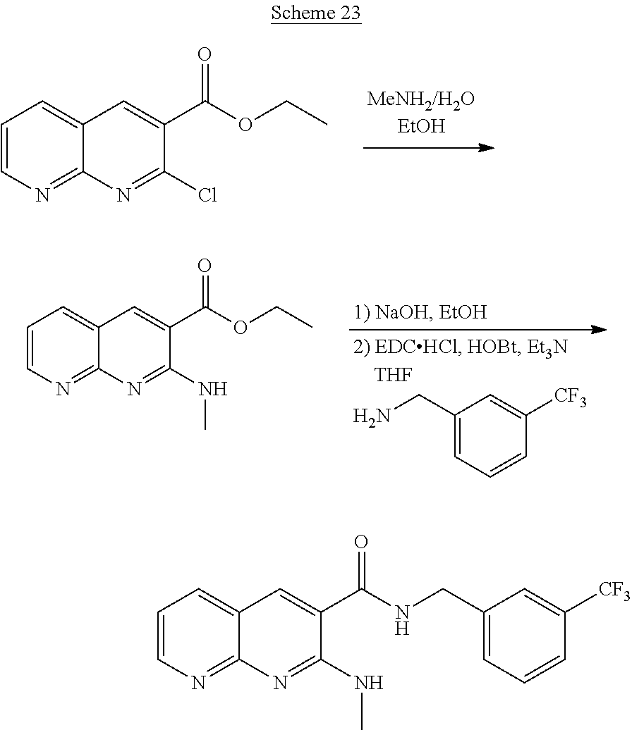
C1=CN=C2C(=C1)C=C(C(OCC)=O)C(Cl)=N2.C1=CN=C2C(=C1)C=C(C(OCC)=O)C(NC)=N2.C1(CN)=CC=CC([CF3])=C1.C1=CN=C2C(=C1)C=C(C(NCC1=CC=CC([CF3])=C1)=O)C(NC)=N2
